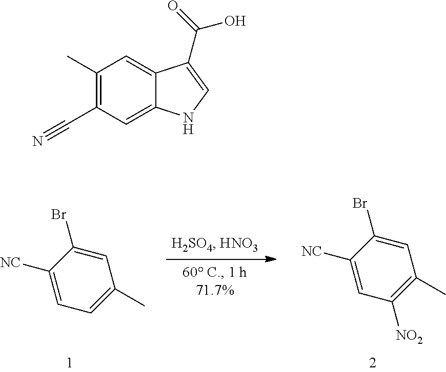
C1=C(Br)C([NC])=CC=C1C.C1=C(Br)C([NC])=CC([NO2])=C1C.C1(C)=C(C#N)C=C2C(=C1)C(C(=O)O)=CN2
